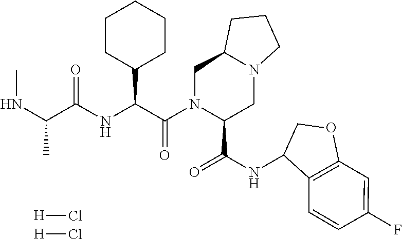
[H]Cl.[H]Cl.C1CC(C(C(N2C(C(NC3COC4=C3C=CC(F)=C4)=O)CN3C(C2)CCC3)=O)NC(C(NC)C)=O)CCC1
